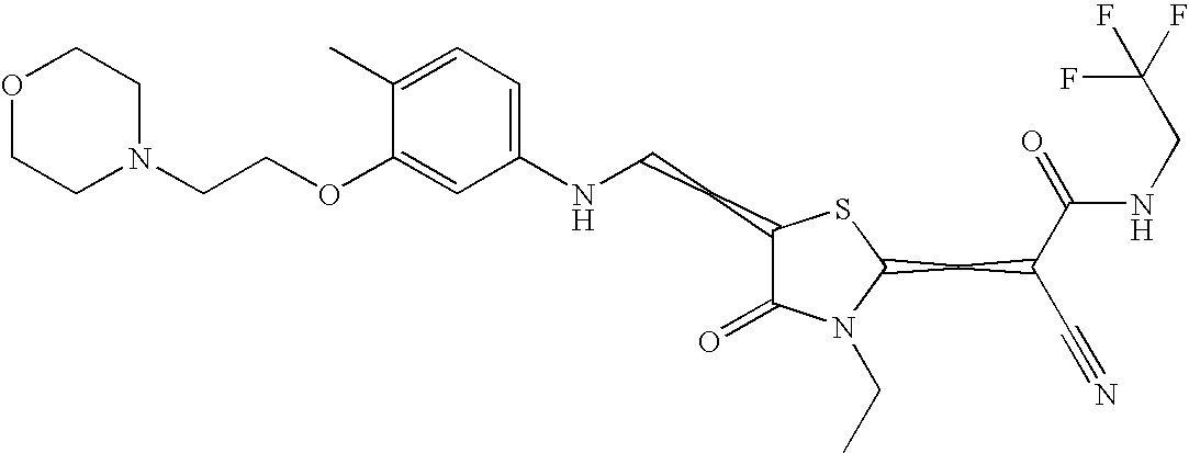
C1(C)=CC=C(NCCC2C(=O)N(CC)C(CC(C#N)C(=O)NCC(F)(F)F)S2)C=C1OCCN1CCOCC1
